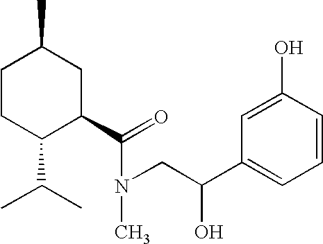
C1CC(C(C)C)C(C(=O)N(CC(C2=CC=CC(O)=C2)O)C)CC1C
